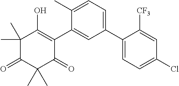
C1(C2=CC=C(Cl)C=C2[CF3])=CC=C(C)C(C2=C(O)C(C)(C)C(=O)C(C)(C)C2=O)=C1
